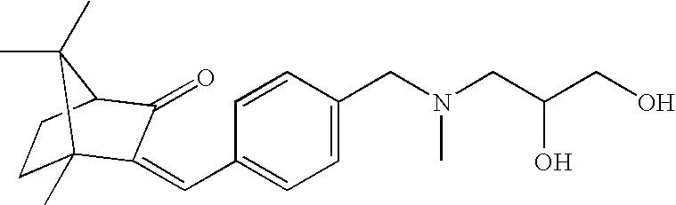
C1C2(C)C(=CC3=CC=C(CN(CC(CO)O)C)C=C3)C(=O)C(C1)C2(C)C
